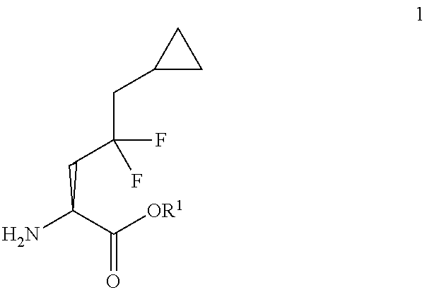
NC(C([OR1])=O)CC(F)(F)CC1CC1
